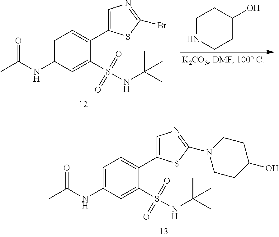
C1=C(NC(=O)C)C=C(S(NC(C)(C)C)(=O)=O)C(C2=CN=C(N3CCC(O)CC3)S2)=C1.C1=C(NC(=O)C)C=C(S(NC(C)(C)C)(=O)=O)C(C2=CN=C(Br)S2)=C1.C1NCCC(O)C1
